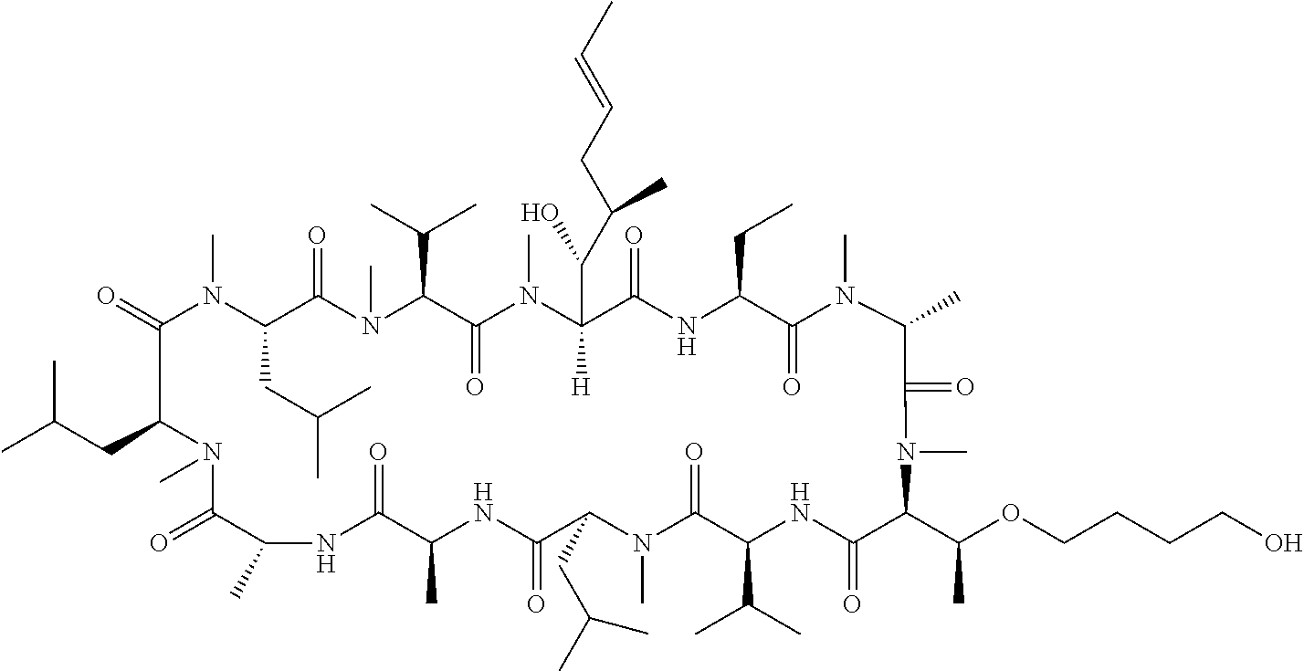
CC(CC1N(C)C(=O)C(C)NC(=O)C(C)NC(=O)C(CC(C)C)N(C)C(=O)C(C(C)C)NC(=O)C(C(C)OCCCCO)N(C)C(=O)C(C)N(C)C(=O)C(CC)NC(=O)C(C(O)C(C)CC=CC)([H])N(C)C(=O)C(C(C)C)N(C)C(=O)C(CC(C)C)N(C)C1=O)C
